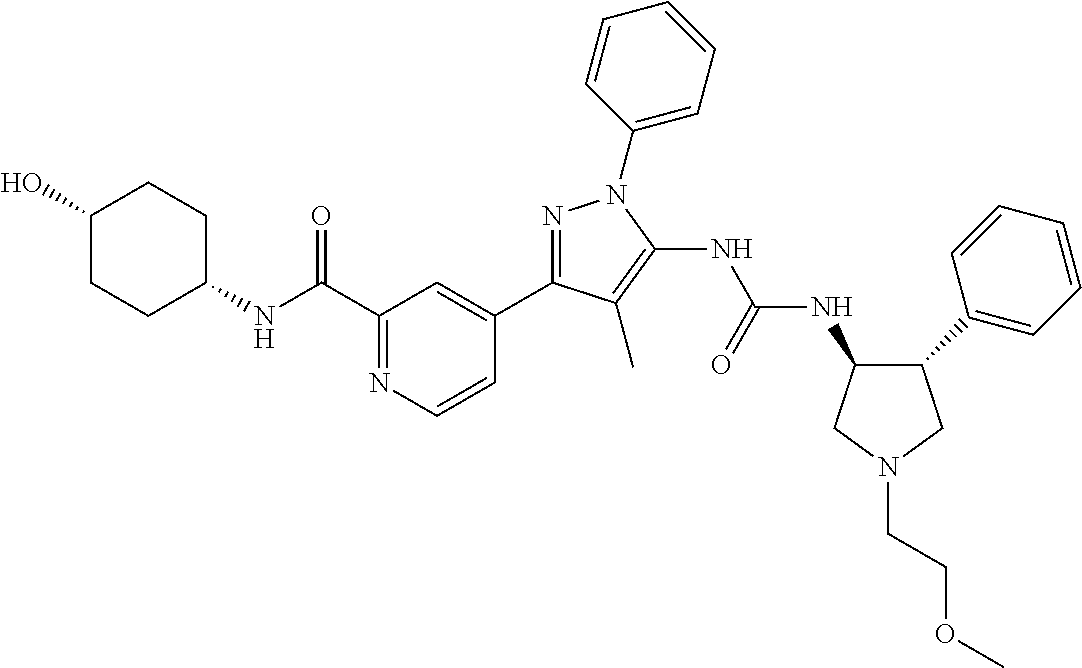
N1=C(C2=CC(C(NC3CCC(O)CC3)=O)=NC=C2)C(C)=C(NC(NC2C(C3=CC=CC=C3)CN(CCOC)C2)=O)N1C1=CC=CC=C1
